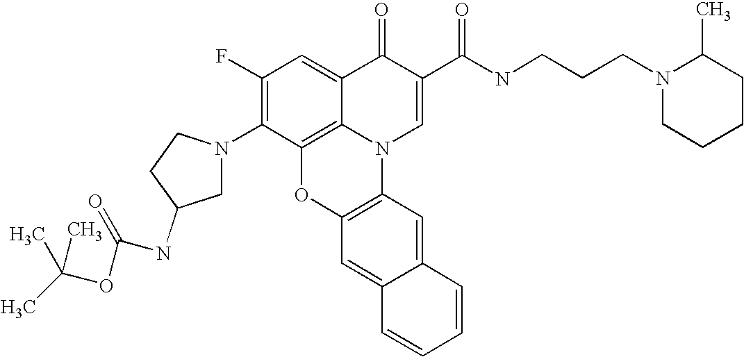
C1(F)=C(N2CC(NC(OC(C)(C)C)=O)CC2)C2=C3C(=C1)C(=O)C(C(NCCCN1CCCCC1C)=O)=CN3C1=C(O2)C=C2C(=C1)C=CC=C2
